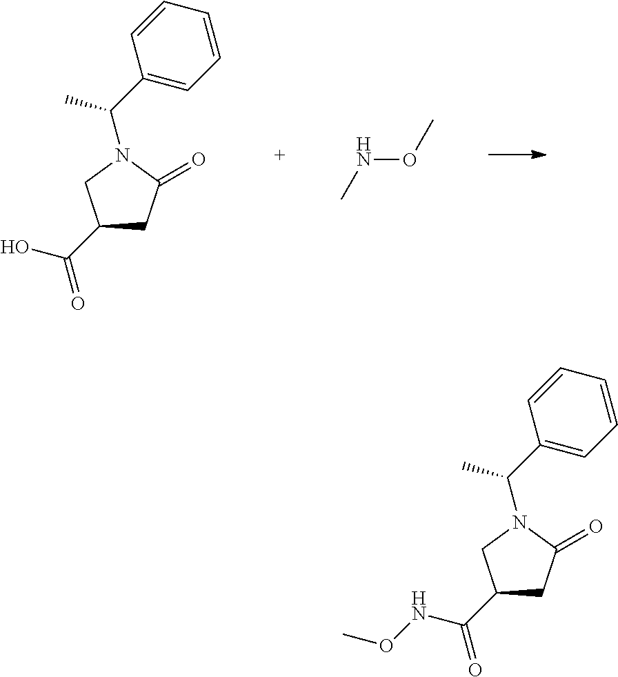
C1(C(C)N2C(=O)CC(C(O)=O)C2)=CC=CC=C1.CNOC.C1(C(C)N2C(=O)CC(C(NOC)=O)C2)=CC=CC=C1
